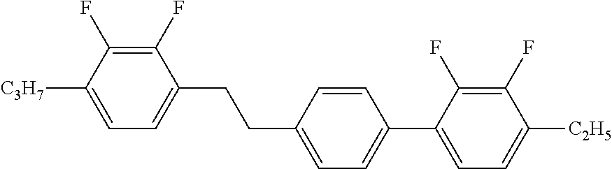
C1(F)=C(F)C([C3H7])=CC=C1CCC1=CC=C(C2=CC=C([C2H5])C(F)=C2F)C=C1
